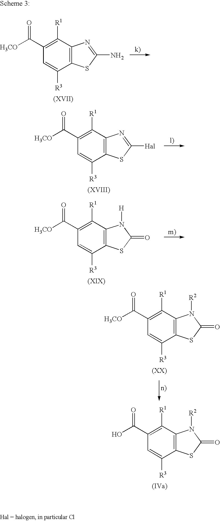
C12=C(C([R1])=C(C([H3CO])=O)C=C1[R3])N=C(N)S2.C12=C(C([R1])=C(C([H3CO])=O)C=C1[R3])N=C([Hal])S2.C12=C(C([R1])=C(C([H3CO])=O)C=C1[R3])N([H])C(=O)S2.C12=C(C([R1])=C(C([H3CO])=O)C=C1[R3])N([R2])C(=O)S2.C12=C(C([R1])=C(C(O)=O)C=C1[R3])N([R2])C(=O)S2
